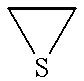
C1SC1
